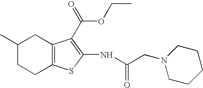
C1CC2=C(CC1C)C(C(OCC)=O)=C(NC(=O)CN1CCCCC1)S2
